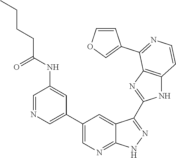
C1=NC=C(C2=CN=C3C(=C2)C(C2=NC4=C(N2)C=CN=C4C2=COC=C2)=NN3)C=C1NC(CCCC)=O
